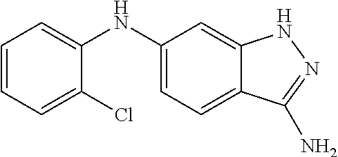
C1=CC=C(Cl)C(NC2=CC=C3C(=C2)NN=C3N)=C1
